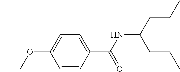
C1=C(C(NC(CCC)CCC)=O)C=CC(OCC)=C1
